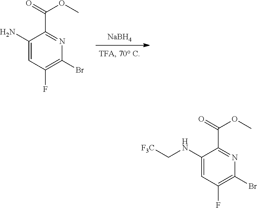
[NaBH4].C1(N)=CC(F)=C(Br)N=C1C(=O)OC.C1(NC[F3C])=CC(F)=C(Br)N=C1C(=O)OC
